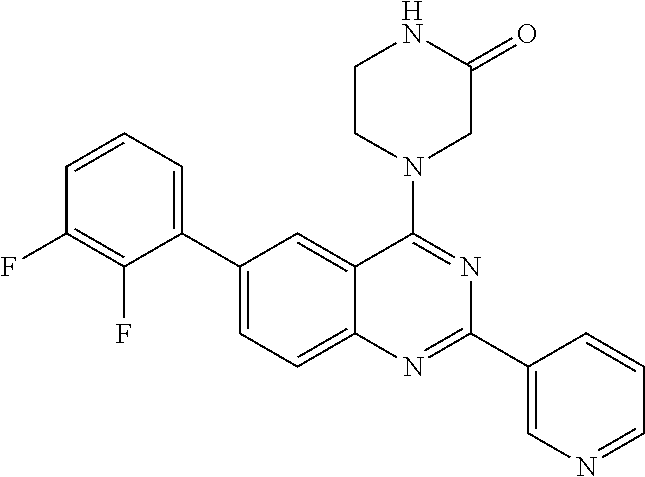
C1(C2=CC=CC(F)=C2F)=CC=C2C(=C1)C(N1CC(=O)NCC1)=NC(C1=CN=CC=C1)=N2
